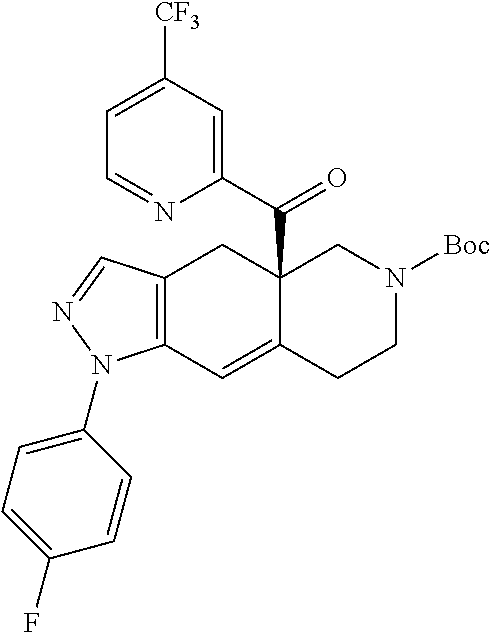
C12(C(C3=CC([CF3])=CC=N3)=O)C(=CC3=C(C1)C=NN3C1=CC=C(F)C=C1)CCN([Boc])C2
